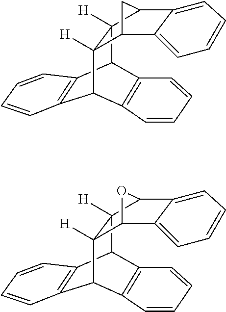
C12C3=C(C(C4([H])C1([H])C1C5=CC=CC=C5C4C1)C1=C2C=CC=C1)C=CC=C3.C12C3=C(C(C4([H])C1([H])C1C5=CC=CC=C5C4O1)C1=C2C=CC=C1)C=CC=C3
